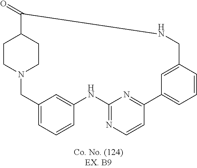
N12CC3=CC=CC(=C3)NC3=NC=CC(=N3)C3=CC=CC(=C3)CNC(=O)C(CC1)CC2
